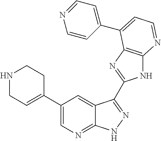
C1(C2=CN=C3C(=C2)C(C2=NC4=C(N2)N=CC=C4C2=CC=NC=C2)=NN3)=CCNCC1
